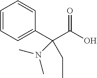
C1=CC=C(C(C(O)=O)(CC)N(C)C)C=C1
